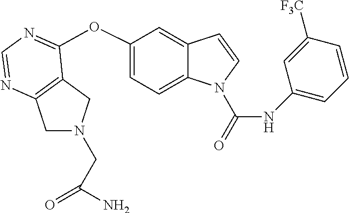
C12=C(N=CN=C1OC1=CC=C3C(=C1)C=CN3C(=O)NC1=CC=CC([F3C])=C1)CN(CC(=O)N)C2
